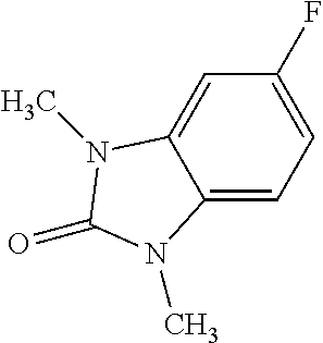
C1=C2C(=CC=C1F)N(C)C(=O)N2C
